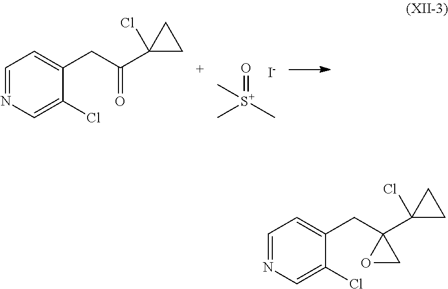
C1=NC=C(Cl)C(CC(=O)C2(Cl)CC2)=C1.O=[S+](C)(C)C.[I-].C1=NC=C(Cl)C(CC2(C3(Cl)CC3)OC2)=C1
